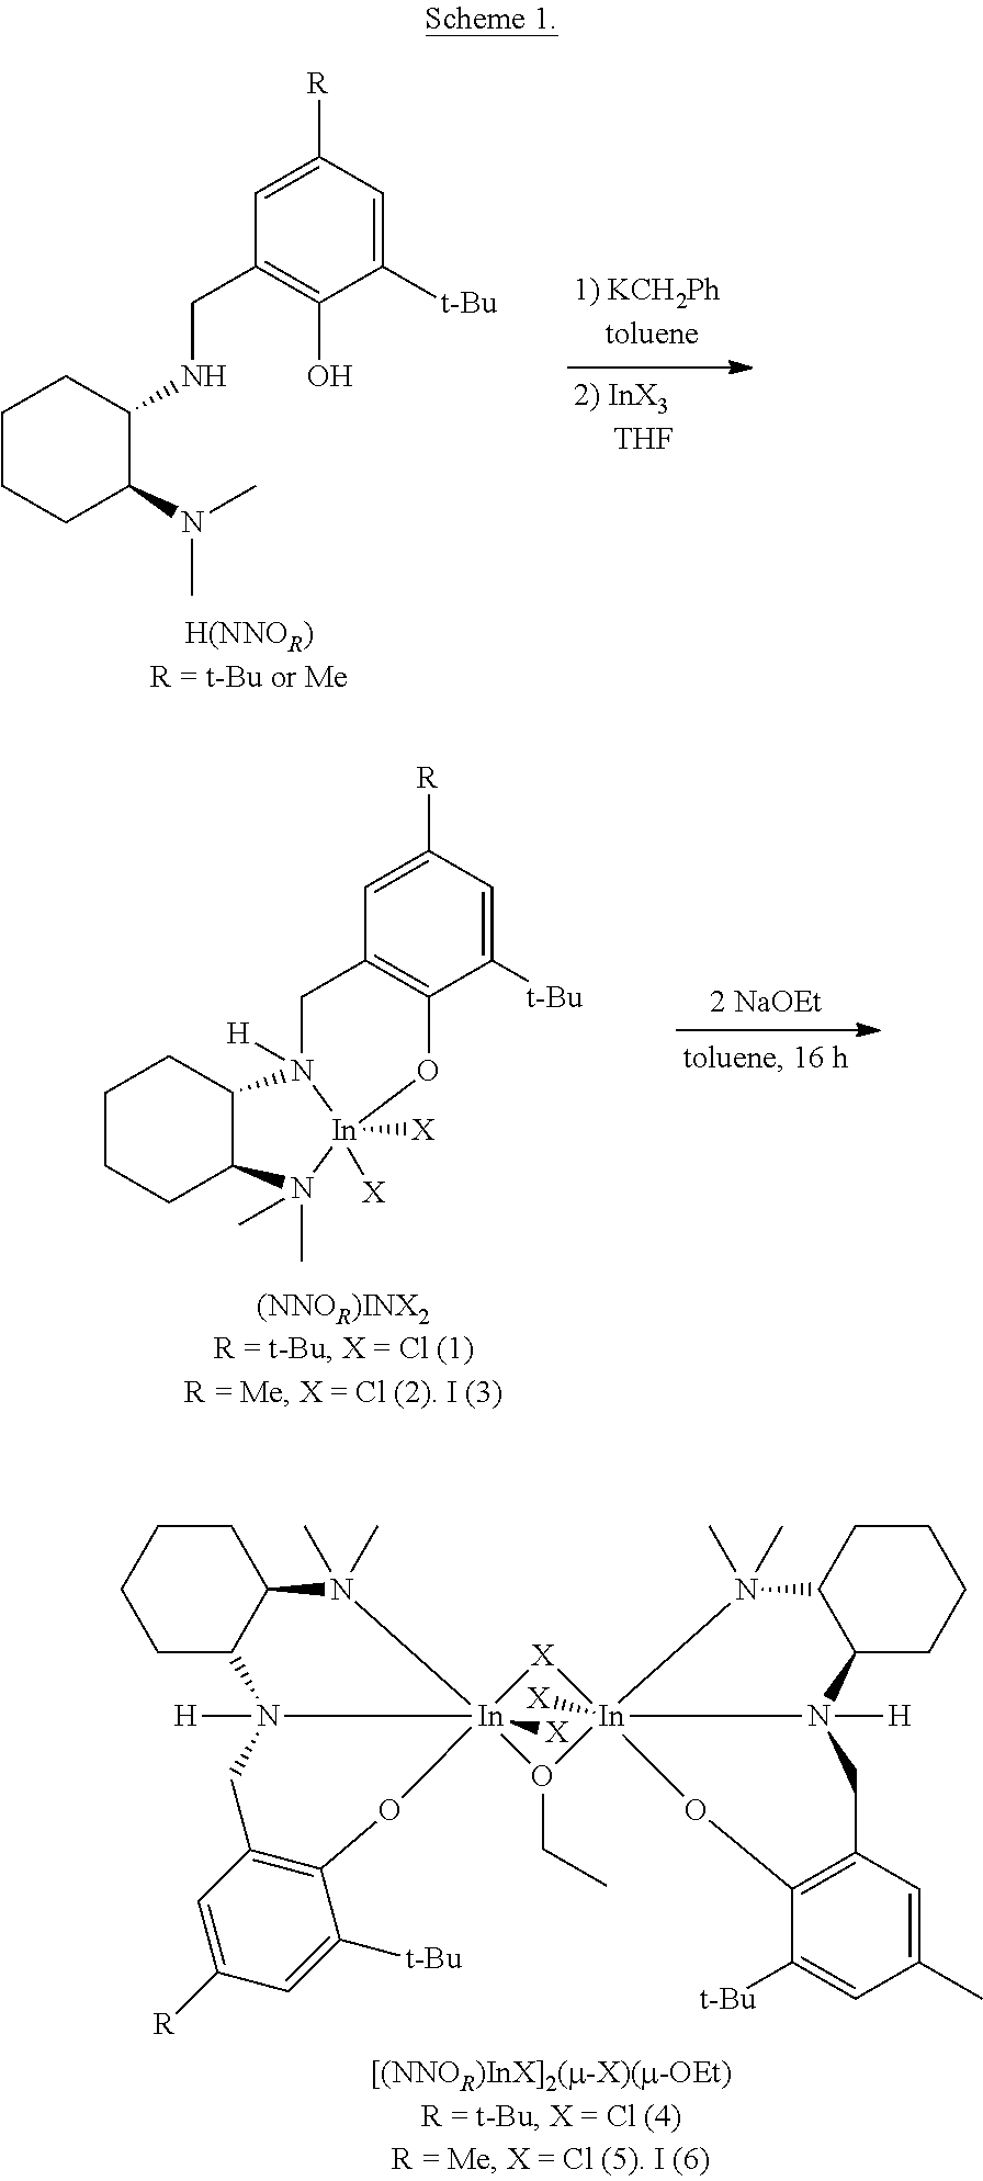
C1CCC(N(C)C)C(NCC2=C(O)C([t-Bu])=CC([R])=C2)C1.[X]1[In]23([X])(O(CC)[In]145([X])N([H])(C1CCCCC1N4(C)C)CC1=C(O5)C([t-Bu])=CC(C)=C1)N([H])(C1CCCCC1N2(C)C)CC1=C(O3)C([t-Bu])=CC([R])=C1.C1CCC2C(C1)N1([H])[In]([X])([X])(N2(C)C)OC2=C(C1)C=C([R])C=C2[t-Bu]
